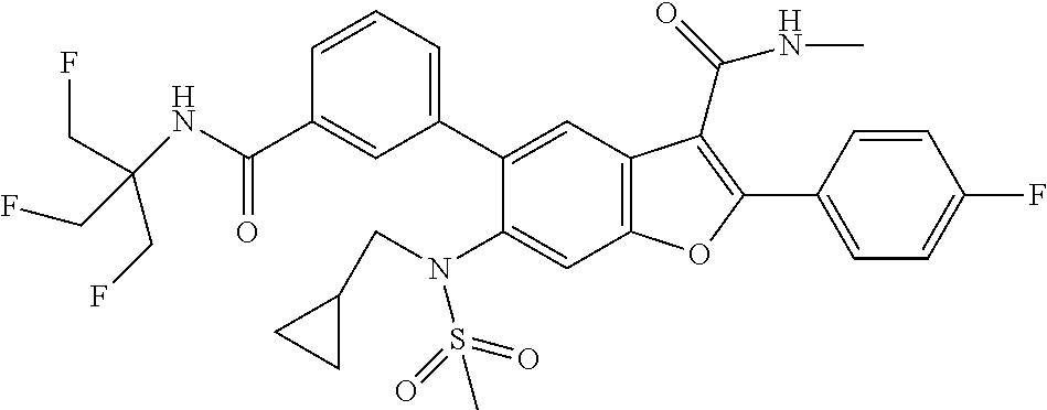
N(C(C1=CC(C2=CC3=C(C=C2N(CC2CC2)S(=O)(=O)C)OC(C2=CC=C(F)C=C2)=C3C(=O)NC)=CC=C1)=O)C(CF)(CF)CF
